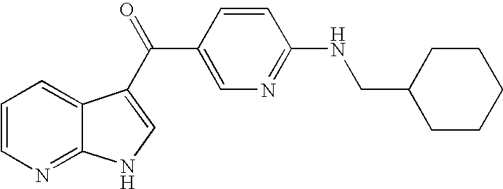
C1=CN=C2C(=C1)C(C(C1=CN=C(NCC3CCCCC3)C=C1)=O)=CN2
